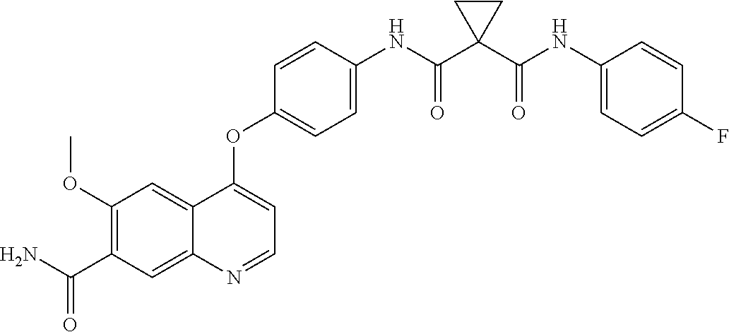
C12=CC(OC)=C(C(N)=O)C=C1N=CC=C2OC1=CC=C(NC(C2(C(NC3=CC=C(F)C=C3)=O)CC2)=O)C=C1
